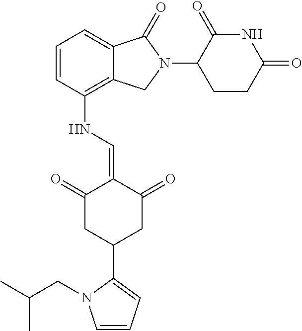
C1=CC(NC=C2C(=O)CC(C3=CC=CN3CC(C)C)CC2=O)=C2C(=C1)C(=O)N(C1CCC(=O)NC1=O)C2
